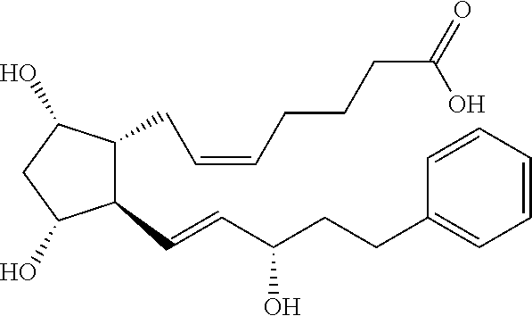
C1(CC=CCCCC(=O)O)C(O)CC(O)C1C=CC(CCC1=CC=CC=C1)O
